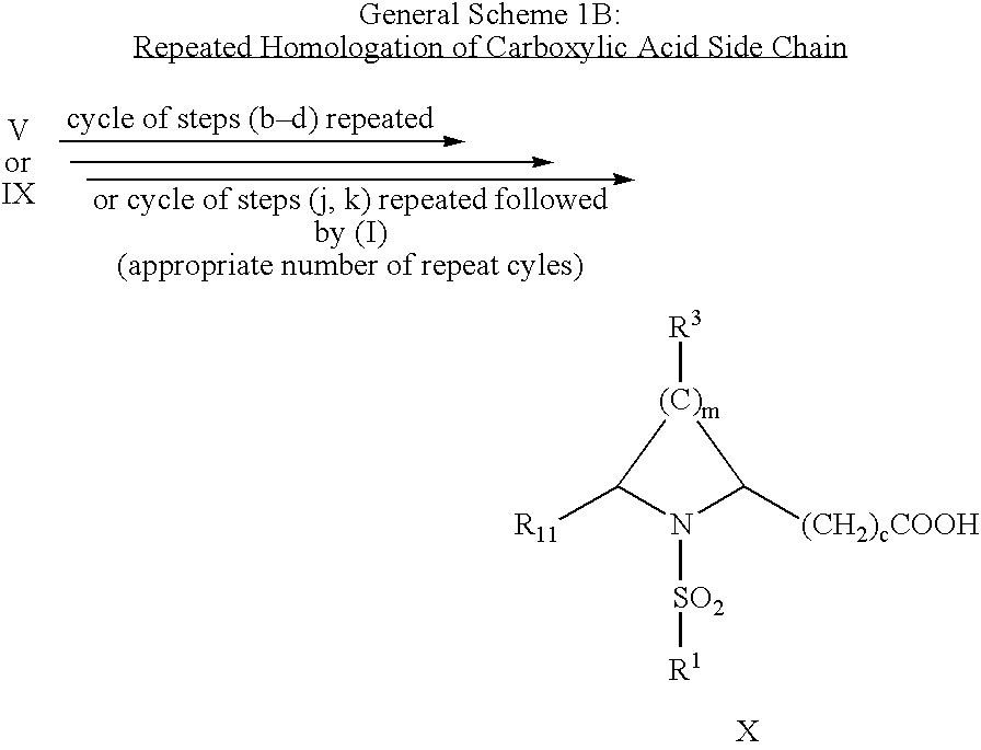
[X].N1([SO2][R1])C([R11])[(C)m]([R3])C1[(CH2)cCOOH]
